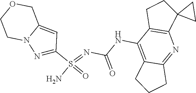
C(NC1=C2C(=NC3=C1CCC31CC1)CCC2)(N=S(N)(=O)C1=NN2C(=C1)COCC2)=O
